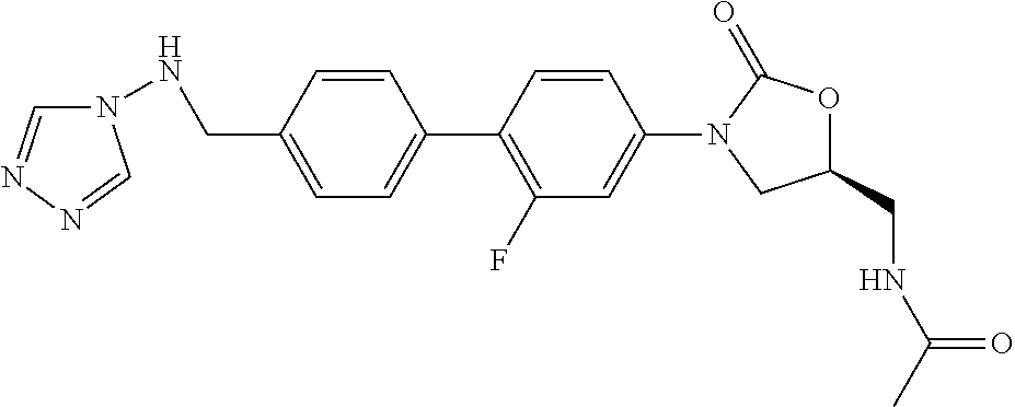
C(C1=CC=C(C2=C(F)C=C(N3CC(CNC(C)=O)OC3=O)C=C2)C=C1)NN1C=NN=C1
